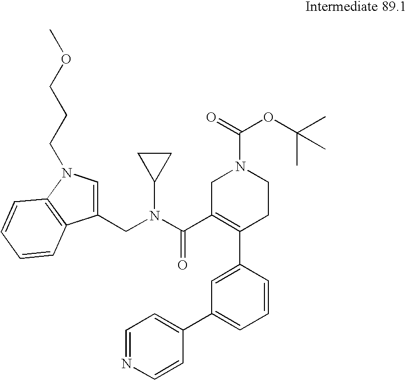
C1=CC(C2=C(C(=O)N(C3CC3)CC3=CN(CCCOC)C4=C3C=CC=C4)CN(C(=O)OC(C)(C)C)CC2)=CC(C2=CC=NC=C2)=C1
